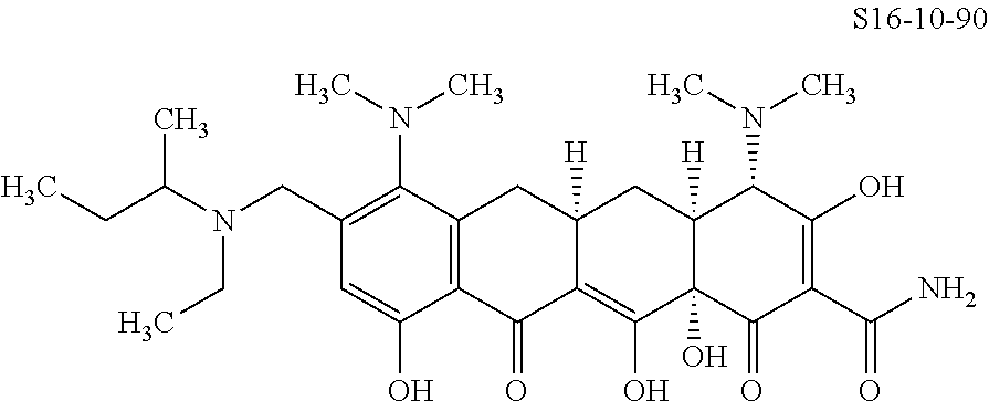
C1(CN(C(CC)C)CC)=C(N(C)C)C2=C(C(O)=C1)C(=O)C1=C(O)C3(O)C([H])(CC1([H])C2)C(N(C)C)C(O)=C(C(N)=O)C3=O
